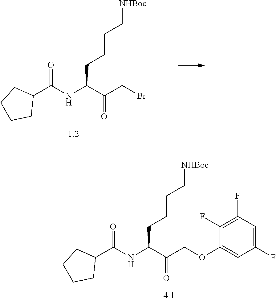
O=C(NC(C(CBr)=O)CCCC[NHBoc])C1CCCC1.O=C(NC(C(COC1=CC(F)=CC(F)=C1F)=O)CCCC[NHBoc])C1CCCC1
